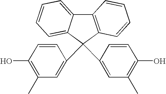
C1=CC(O)=C(C)C=C1C1(C2=CC(C)=C(O)C=C2)C2=CC=CC=C2C2=C1C=CC=C2
